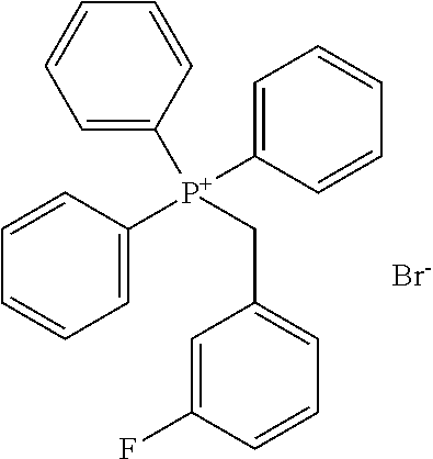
C1=C(F)C=CC=C1C[P+](C1=CC=CC=C1)(C1=CC=CC=C1)C1=CC=CC=C1.[Br-]
